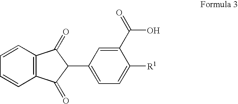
C12=C(C=CC=C1)C(=O)C(C1=CC=C([R1])C(C(O)=O)=C1)C2=O
